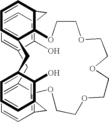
C1=CC2=C(O)C(=C1)CC1=CC=CC3=C1OCCOCCOCCOCCOC1C(=CC=CC1C2)CC1=CC=CC(=C1O)C3
